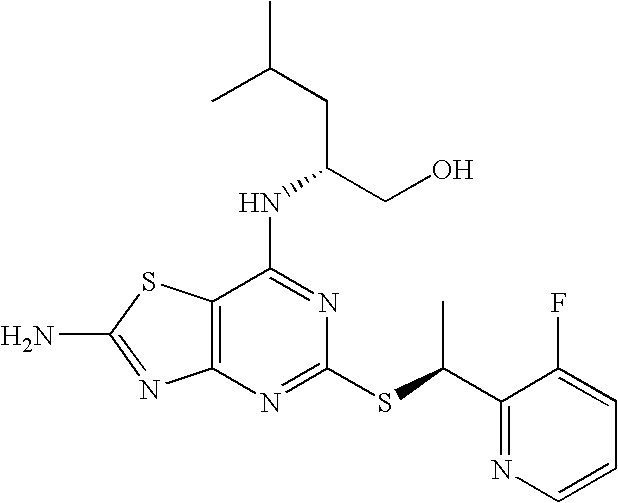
C12=C(N=C(SC(C)C3=NC=CC=C3F)N=C1NC(CO)CC(C)C)N=C(N)S2
